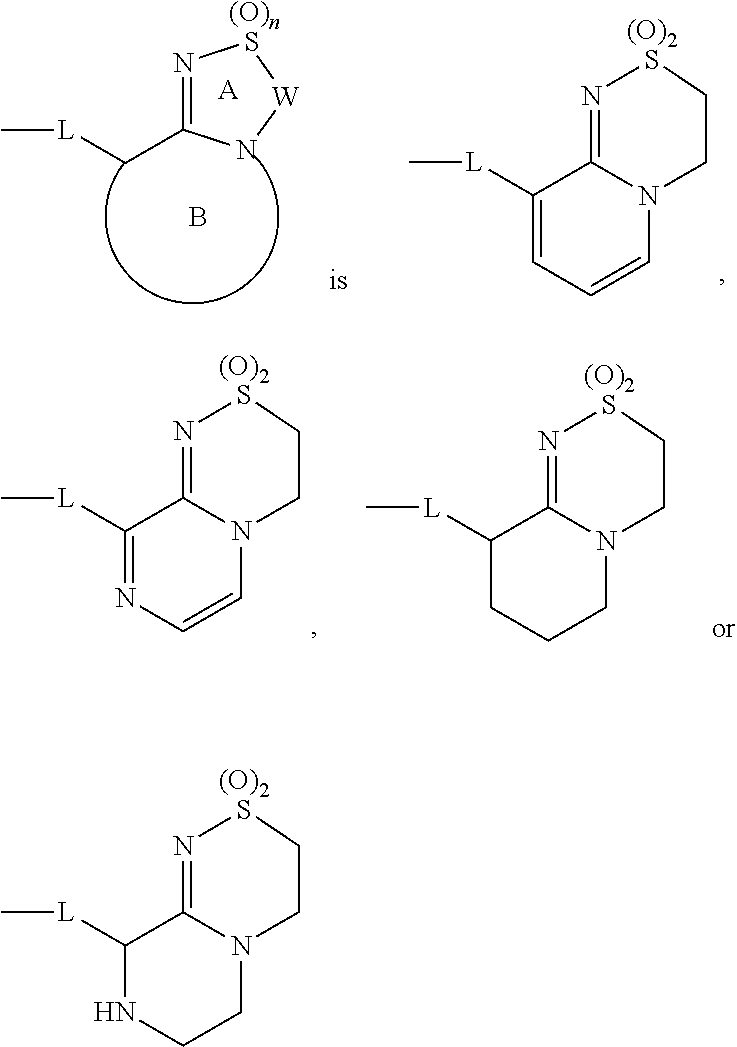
C12=N[(O)2S]CCN1CCNC2[L]C.N1=C(C[L]C)N[W][(O)n  S]1.B.[A].C12=N[(O)2S]CCN1C=CC=C2[L]C.C12=N[(O)2S]CCN1C=CN=C2[L]C.C12=N[(O)2S]CCN1CCCC2[L]C
